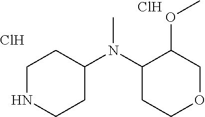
C1NCCC(N(C2C(OC)COCC2)C)C1.Cl.Cl
